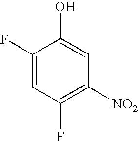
C1(F)=C([NO2])C=C(O)C(F)=C1
